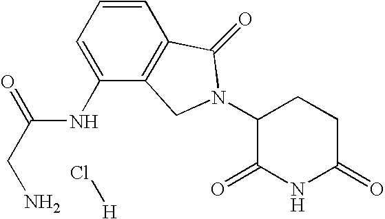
C1=CC2=C(C(NC(CN)=O)=C1)CN(C1C(=O)NC(=O)CC1)C2=O.Cl[H]
